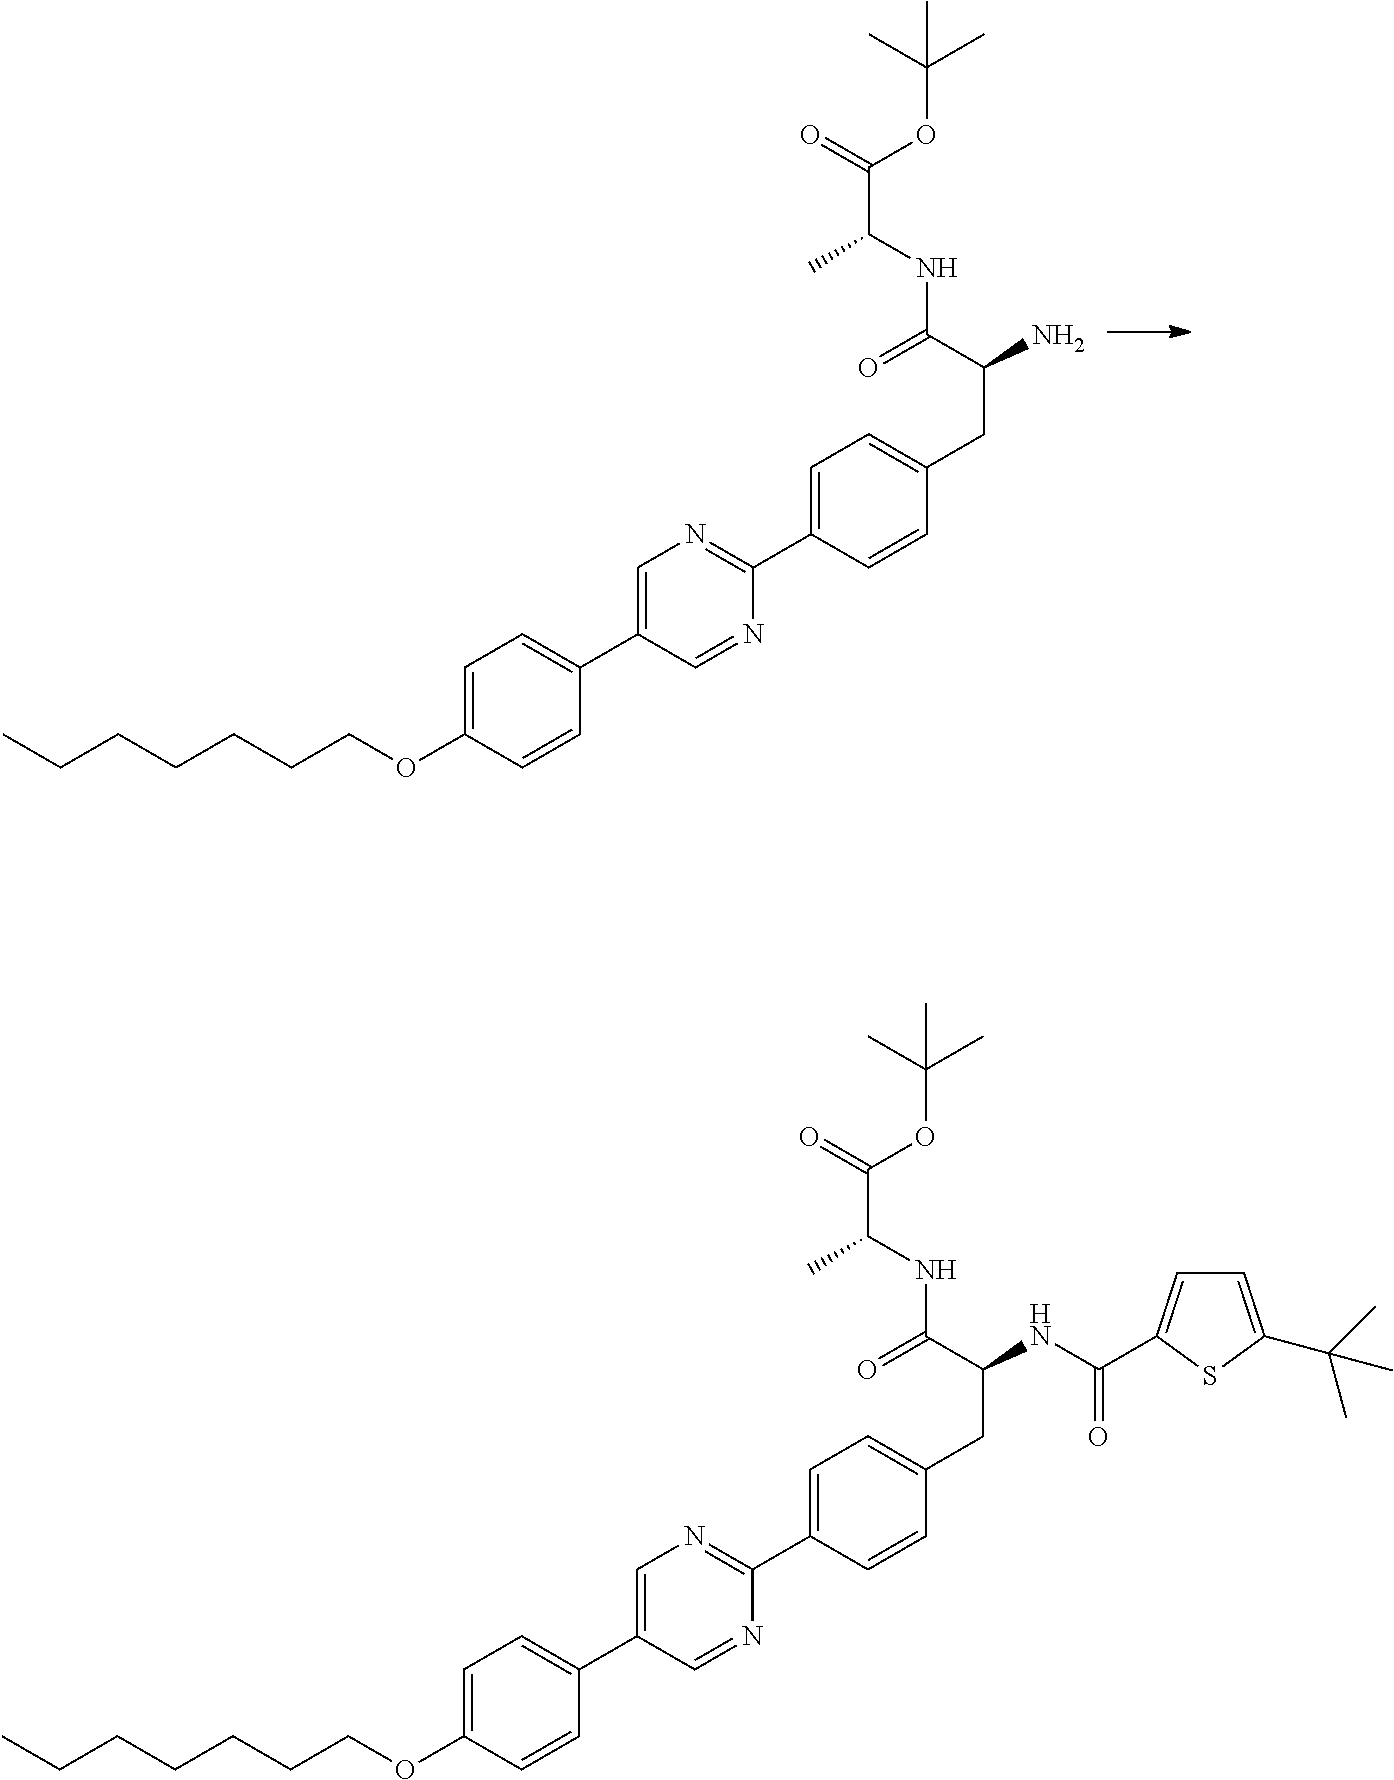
C1=C(OCCCCCCC)C=CC(C2=CN=C(C3=CC=C(CC(N)C(NC(C)C(OC(C)(C)C)=O)=O)C=C3)N=C2)=C1.C1=C(OCCCCCCC)C=CC(C2=CN=C(C3=CC=C(CC(NC(=O)C4=CC=C(C(C)(C)C)S4)C(NC(C)C(OC(C)(C)C)=O)=O)C=C3)N=C2)=C1
